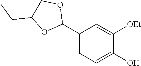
C1(C2OCC(CC)O2)=CC=C(O)C([OEt])=C1
